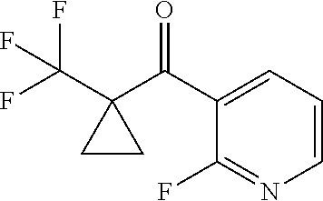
C1(C(C2(C(F)(F)F)CC2)=O)=CC=CN=C1F
